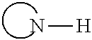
N[H]
